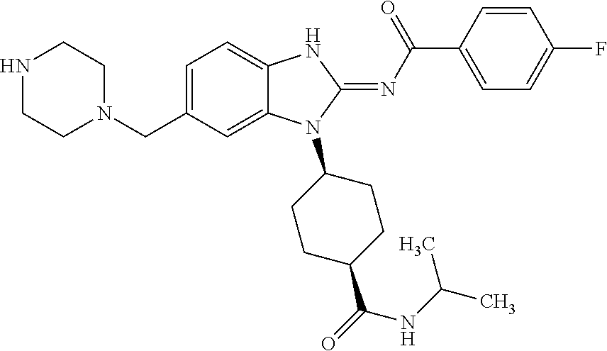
C(C1=CC=C2C(=C1)N(C1CCC(C(=O)NC(C)C)CC1)C(=NC(C1=CC=C(F)C=C1)=O)N2)N1CCNCC1
